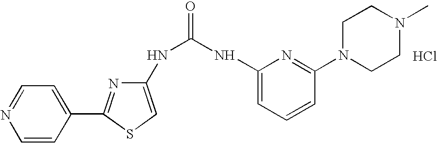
C1(NC(=O)NC2=CC=CC(N3CCN(C)CC3)=N2)=CSC(C2=CC=NC=C2)=N1.Cl
